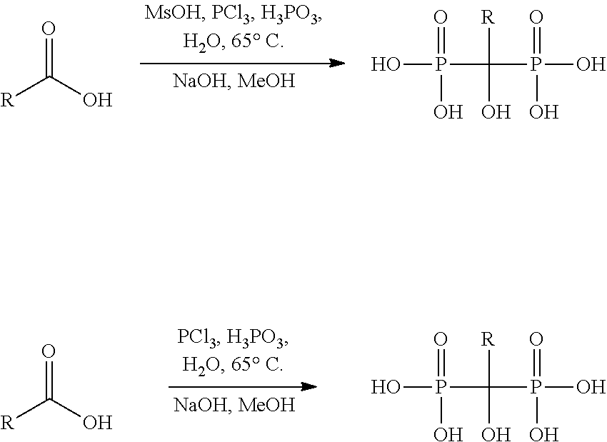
O=C(O)[R].OP(=O)(C([R])(P(=O)(O)O)O)O.O=C(O)[R].OP(=O)(C([R])(P(=O)(O)O)O)O
